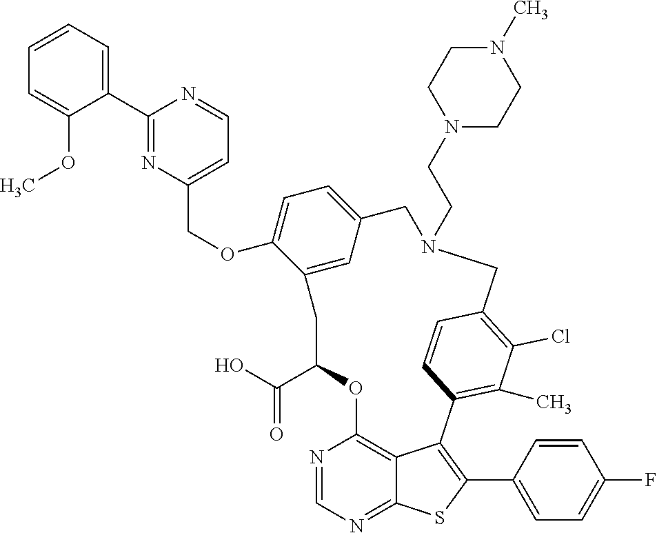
C1=CC=C(C2=NC(COC3=CC=C4C=C3CC(C(=O)O)OC3=C5C(=NC=N3)SC(C3=CC=C(F)C=C3)=C5C3=C(C)C(Cl)=C(C=C3)CN(CCN3CCN(C)CC3)C4)=CC=N2)C(OC)=C1
